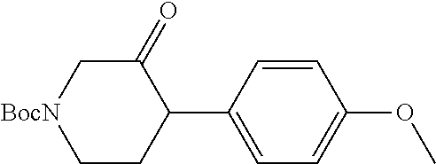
C1(C2=CC=C(OC)C=C2)C(=O)C[BocN]CC1
